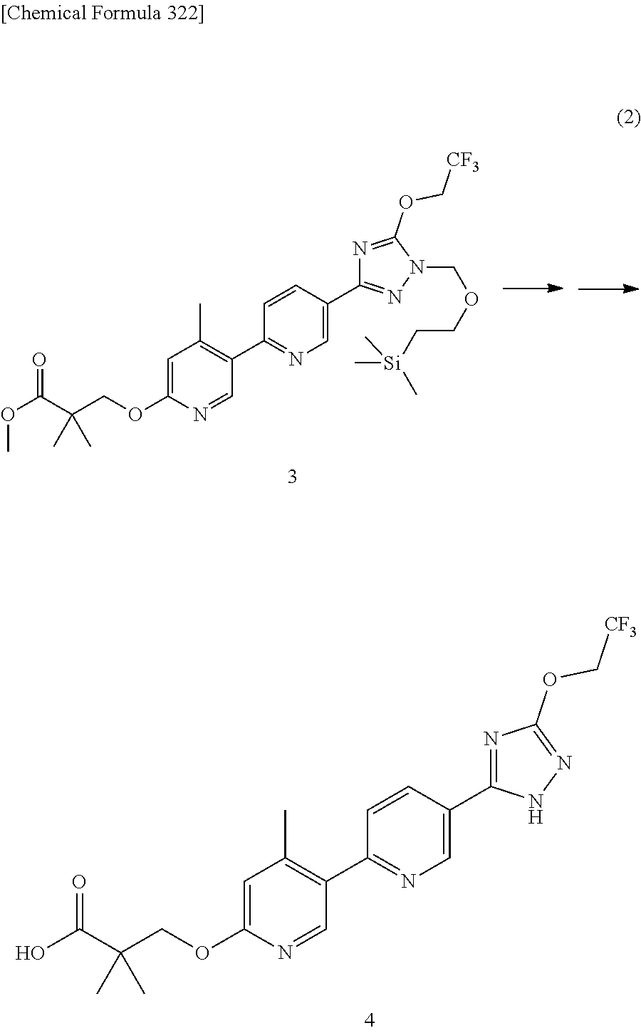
OC(C(COC1=CC(C)=C(C2=NC=C(C3=NC(OC[CF3])=NN3)C=C2)C=N1)(C)C)=O.O(C(C(COC1=CC(C)=C(C2=NC=C(C3=NN(COCC[Si](C)(C)C)C(OC[CF3])=N3)C=C2)C=N1)(C)C)=O)C
